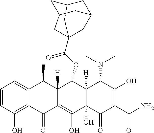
C1=CC(O)=C2C(=C1)C(C)C1([H])C(=C(O)C3(O)C([H])(C1OC(C14CC5CC(CC(C1)C5)C4)=O)C(N(C)C)C(O)=C(C(N)=O)C3=O)C2=O
